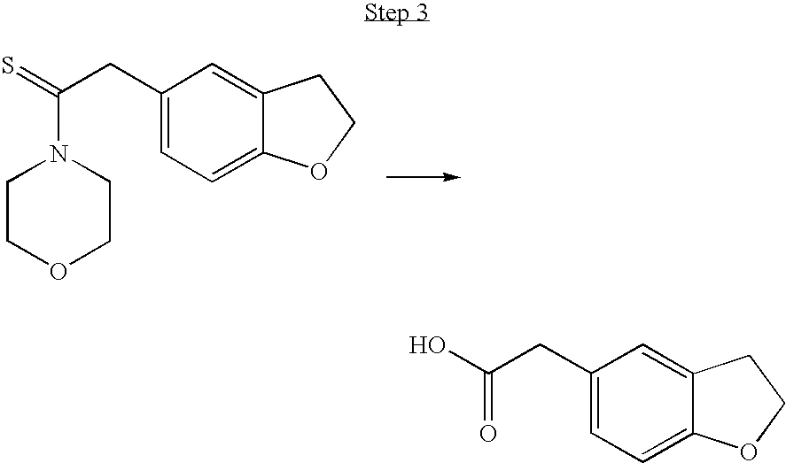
C1(CC(=S)N2CCOCC2)=CC=C2C(=C1)CCO2.C1(CC(O)=O)=CC=C2C(=C1)CCO2
